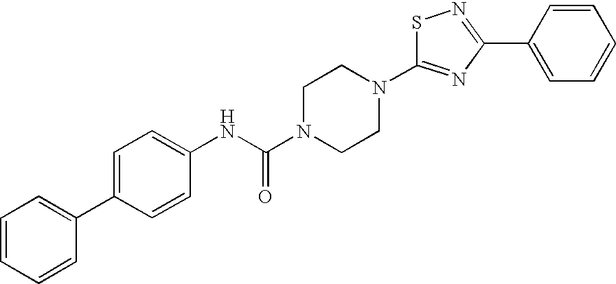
S1C(N2CCN(C(NC3=CC=C(C4=CC=CC=C4)C=C3)=O)CC2)=NC(C2=CC=CC=C2)=N1
